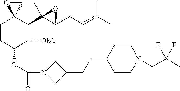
O(C1C([OMe])C(C2(C)C(CC=C(C)C)O2)C2(CC1)CO2)C(N1CC(CCC2CCN(CC(C)(F)F)CC2)C1)=O
